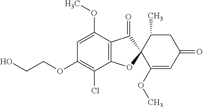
C1(OC)=CC(OCCO)=C(Cl)C2=C1C(=O)C1(O2)C(OC)=CC(=O)CC1C
